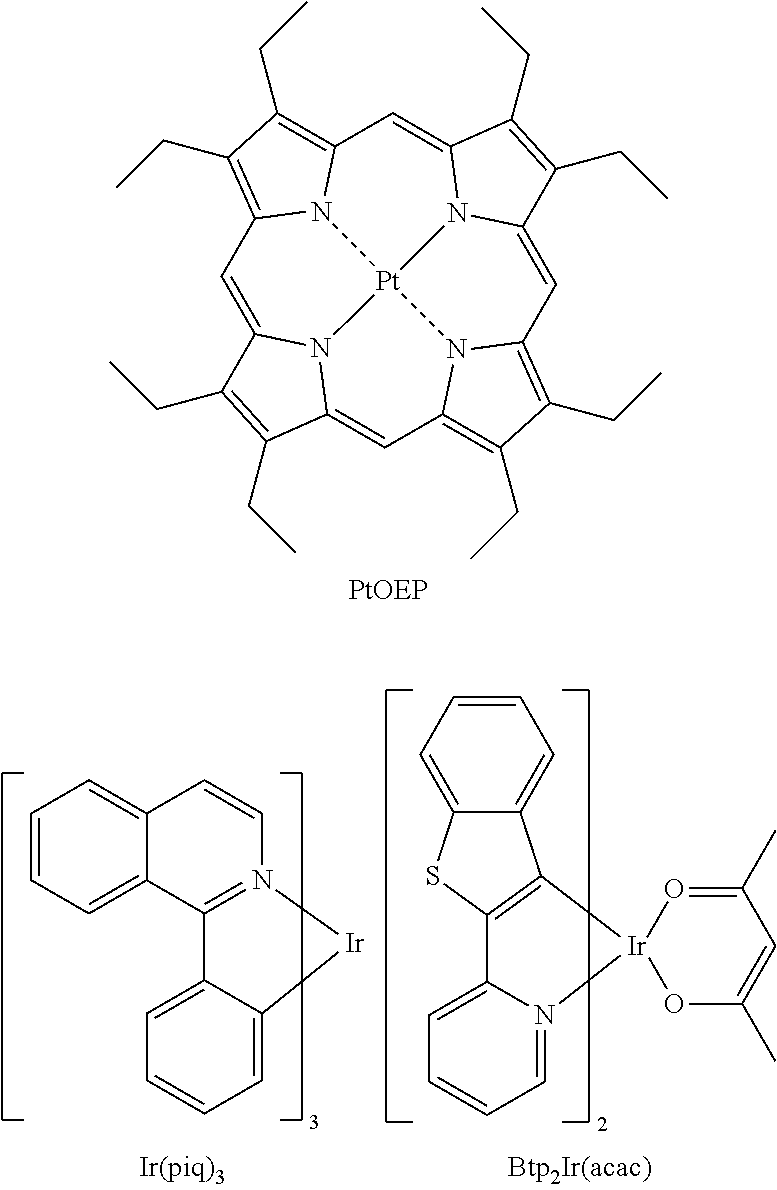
C1=CC=C2C(=C1)C=CN1=C2C2=CC=CC=C2[Ir]1.C1=CC=C2C(=C1)C1=C(S2)C2=CC=CC=N2[Ir]12OC(C)=CC(C)=O2.C1=C2N3C(=CC4=C(CC)C(CC)=C5C=C6N7C(=CC8=C(CC)C(CC)=C1N8[Pt]73N54)C(CC)=C6CC)C(CC)=C2CC
